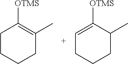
C1CCCC(C)=C1[OTMS].C1=C([OTMS])C(C)CCC1
